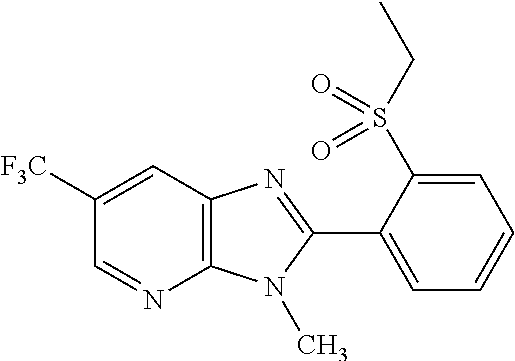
C1([F3C])=CC2=C(N=C1)N(C)C(C1=CC=CC=C1S(CC)(=O)=O)=N2
